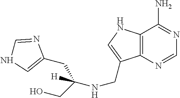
N1=CN=C(N)C2=C1C(CNC([H])(CC1=CNC=N1)CO)=CN2
